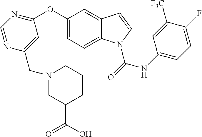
C1(OC2=NC=NC(CN3CC(C(=O)O)CCC3)=C2)=CC=C2C(=C1)C=CN2C(NC1=CC=C(F)C([F3C])=C1)=O
